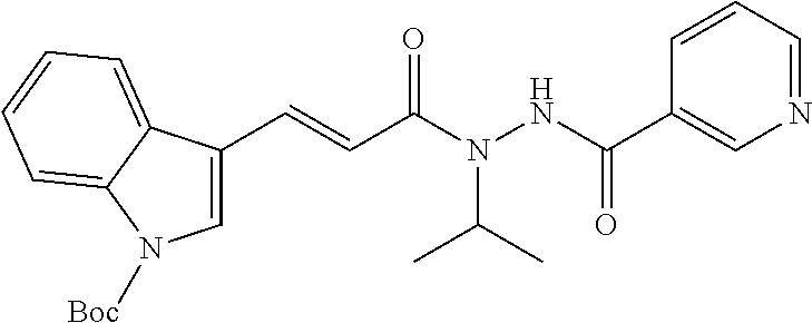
C1=CC=NC=C1C(NN(C(C=CC1=CN([Boc])C2=CC=CC=C12)=O)C(C)C)=O
